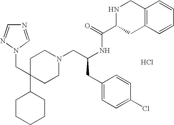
C1(CN2N=CN=C2)(C2CCCCC2)CCN(CC(CC2=CC=C(Cl)C=C2)NC(=O)C2CC3=C(CN2)C=CC=C3)CC1.Cl
